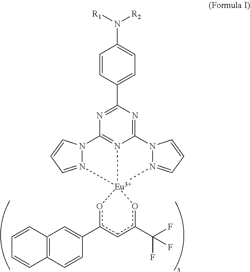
C1=CC(C2=NC3=N4C(=N2)N2N(=CC=C2)[Eu]42(N4=CC=CN34)oc(C3=CC4=C(C=C3)C=CC=C4)cc(C(F)(F)F)o2)=CC=C1N([R1])[R2]
